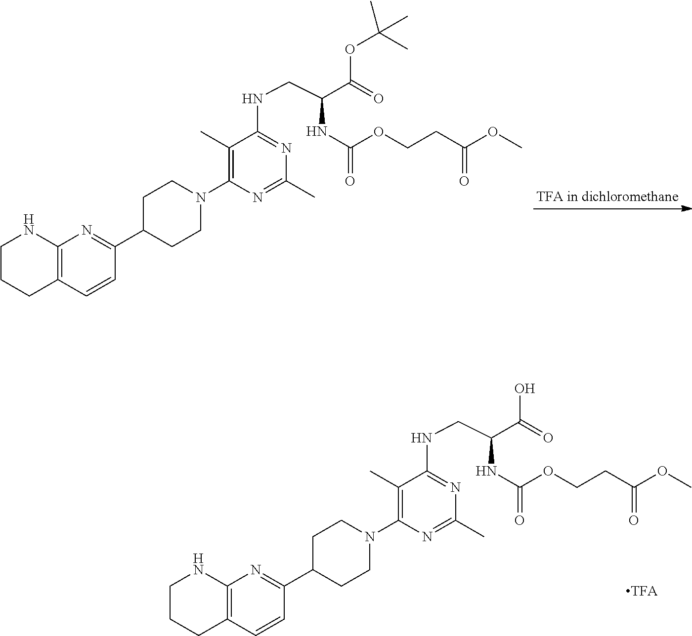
C1C(C2=NC3=C(C=C2)CCCN3)CCN(C2=C(C)C(NCC(C(O)=O)NC(OCCC(OC)=O)=O)=NC(C)=N2)C1.C1C(C2=NC3=C(C=C2)CCCN3)CCN(C2=C(C)C(NCC(C(OC(C)(C)C)=O)NC(OCCC(OC)=O)=O)=NC(C)=N2)C1
